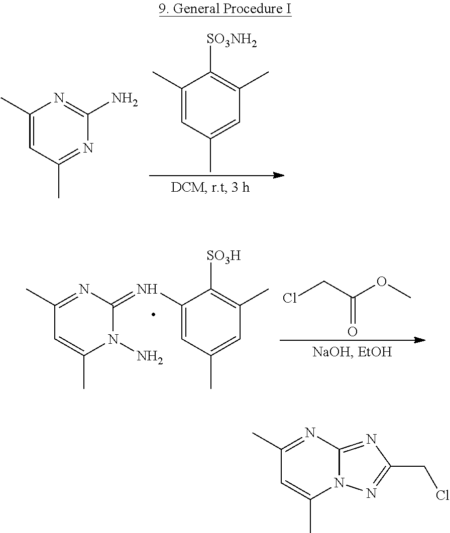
C1(C)=CC(C)=NC(N)=N1.C1(C)=CC(C)=CC(C)=C1[SO3NH2].C1(C)=NC(=NC2=CC(C)=CC(C)=C2[SO3H])N(N)C(C)=C1.ClCC(OC)=O.C1(C)=NC2=NC(CCl)=NN2C(C)=C1
